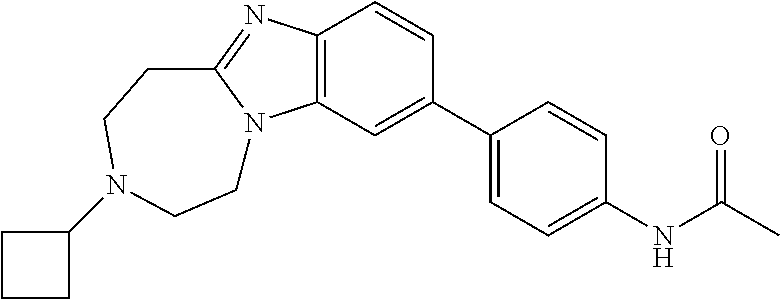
C12=C(C=C(C3=CC=C(NC(C)=O)C=C3)C=C1)N1C(=N2)CCN(C2CCC2)CC1
